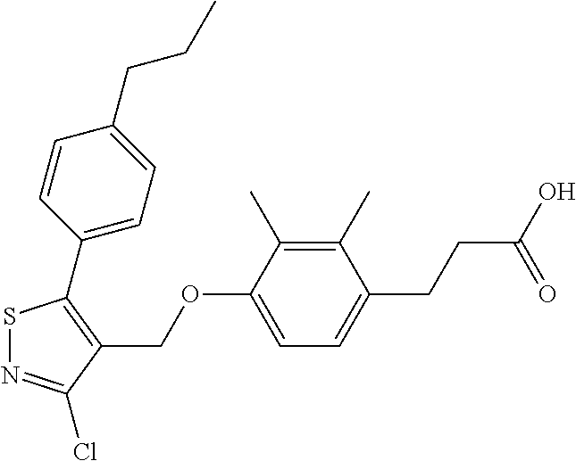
S1N=C(Cl)C(COC2=CC=C(CCC(=O)O)C(C)=C2C)=C1C1=CC=C(CCC)C=C1
